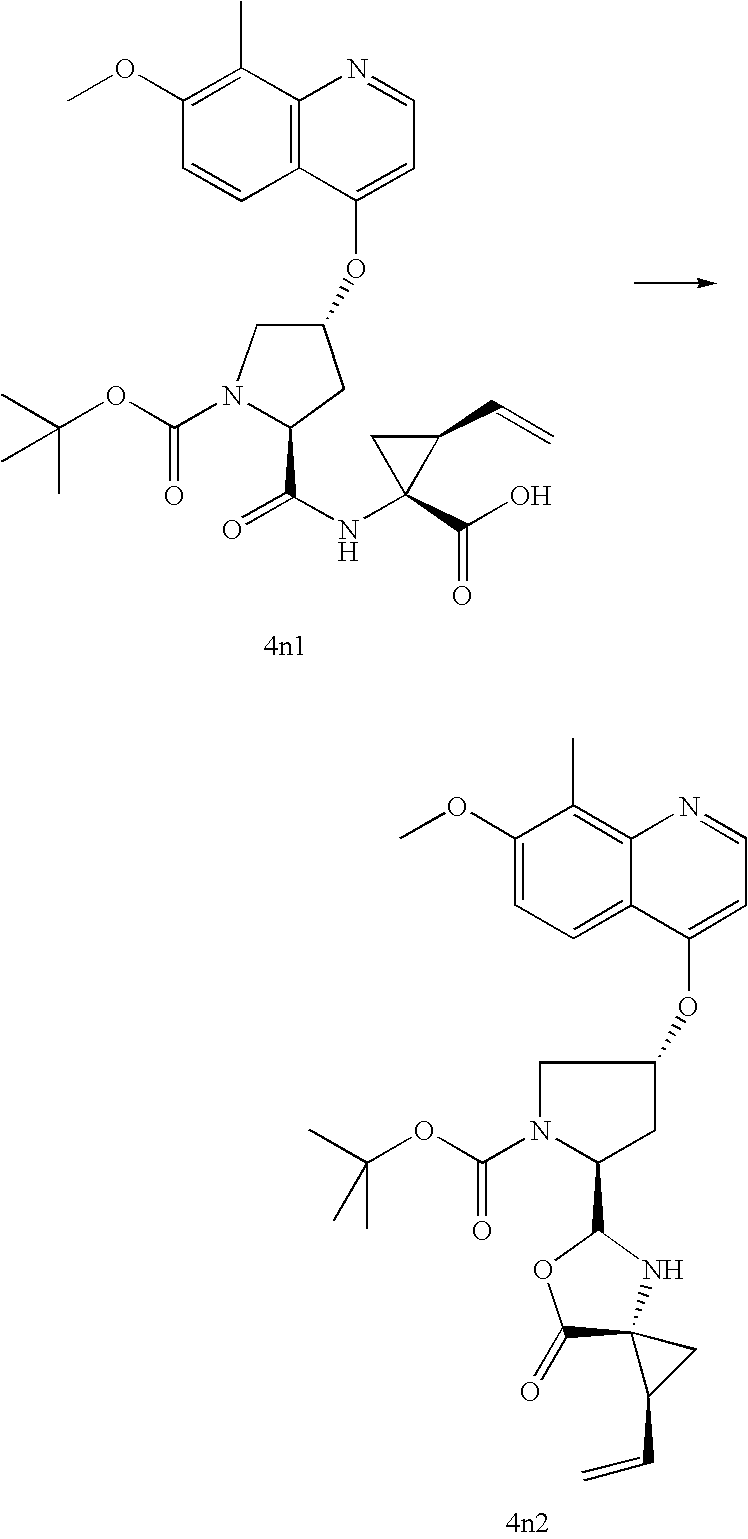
C(O)(=O)C1(NC(C2N(C(OC(C)(C)C)=O)CC(OC3=CC=NC4=C3C=CC(OC)=C4C)C2)=O)C(C=C)C1.C1(OC)=CC=C2C(=C1C)N=CC=C2OC1CN(C(OC(C)(C)C)=O)C(C2OC(=O)C3(N2)C(C=C)C3)C1
